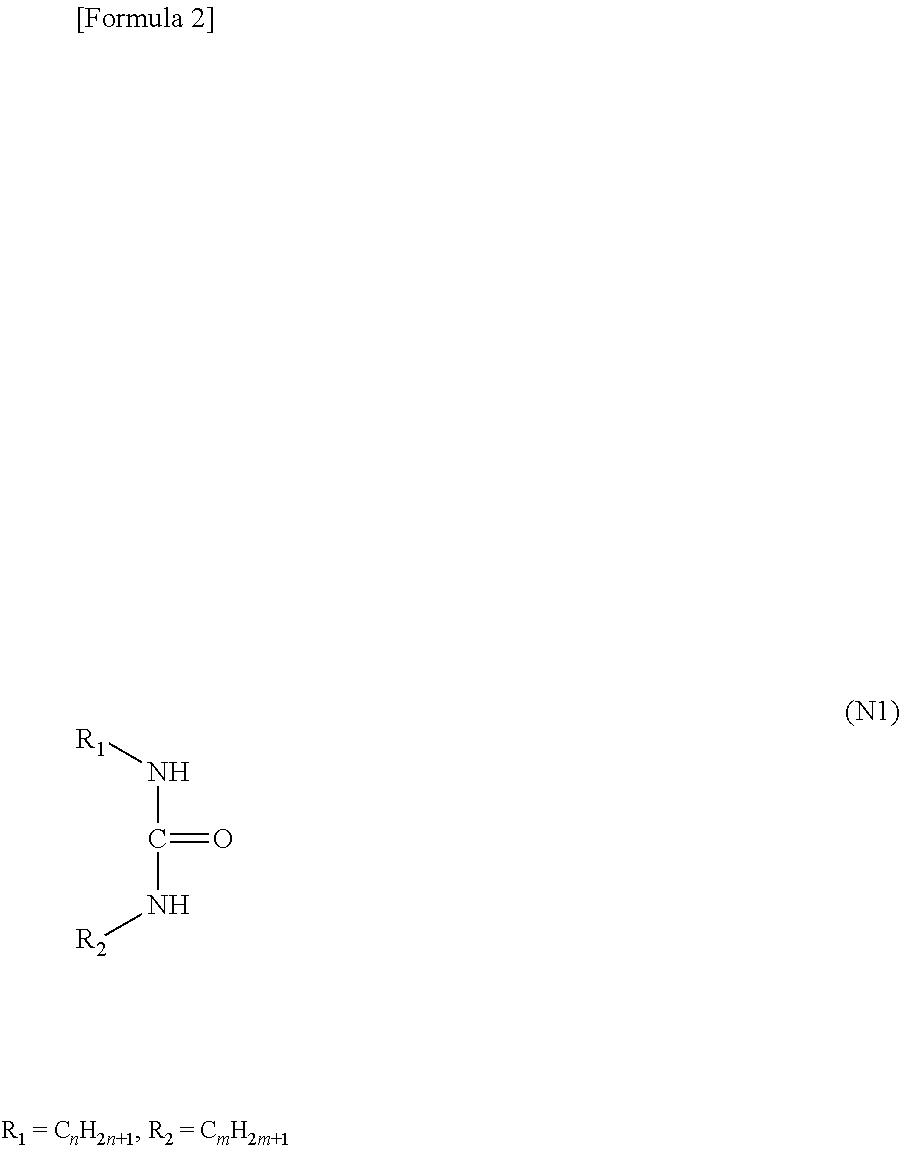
[R1]NC(=O)N[R2]
